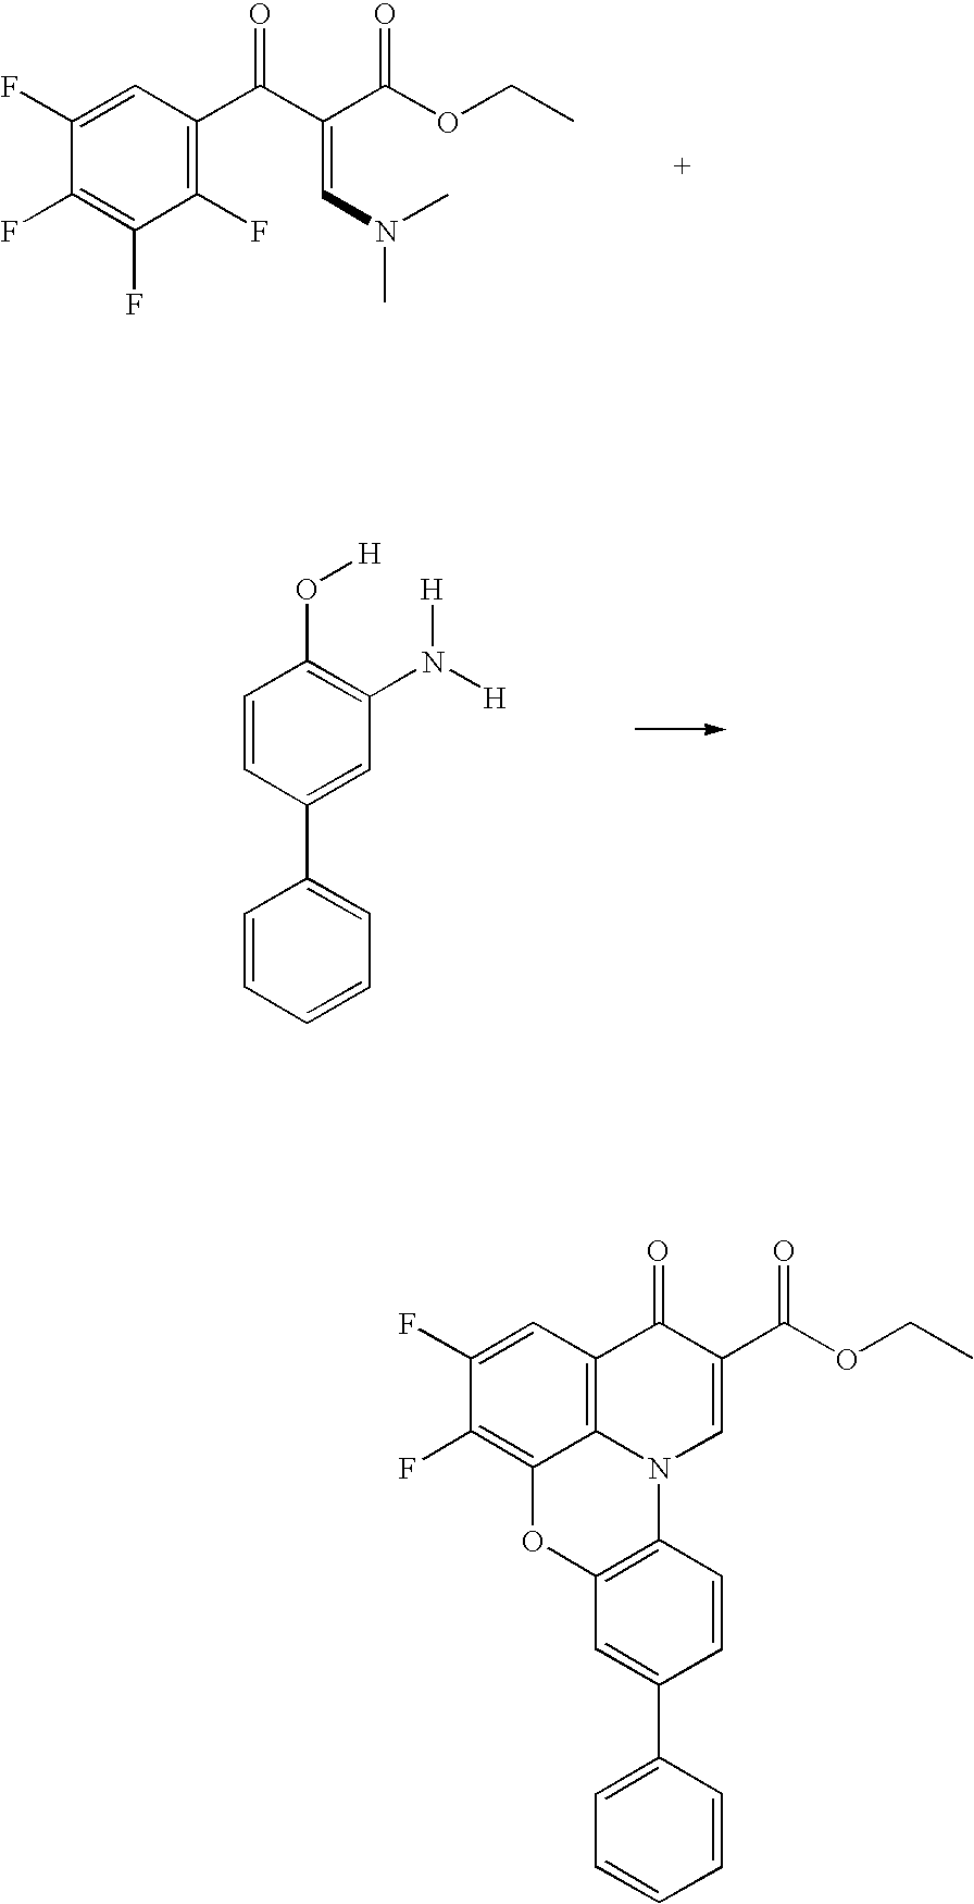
C1(F)=CC(C(C(C(OCC)=O)=CN(C)C)=O)=C(F)C(F)=C1F.C1=CC(C2=CC=CC=C2)=CC(N([H])[H])=C1O[H].C1(F)=CC2=C3C(=C1F)OC1=C(N3C=C(C(OCC)=O)C2=O)C=CC(C2=CC=CC=C2)=C1
